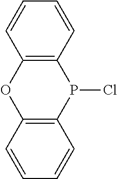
C12=C(P(Cl)C3=C(O1)C=CC=C3)C=CC=C2
